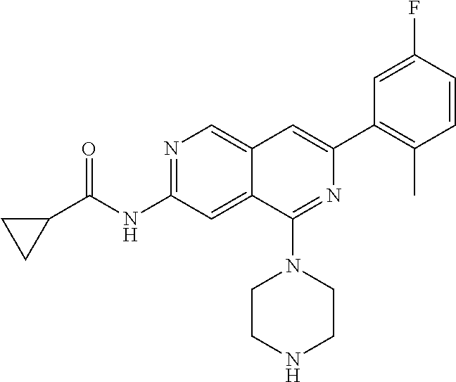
C1C(C(NC2=NC=C3C(=C2)C(N2CCNCC2)=NC(C2=C(C)C=CC(F)=C2)=C3)=O)C1
